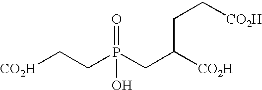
P(=O)(O)(CC([CO2H])CC[CO2H])CC[CO2H]
